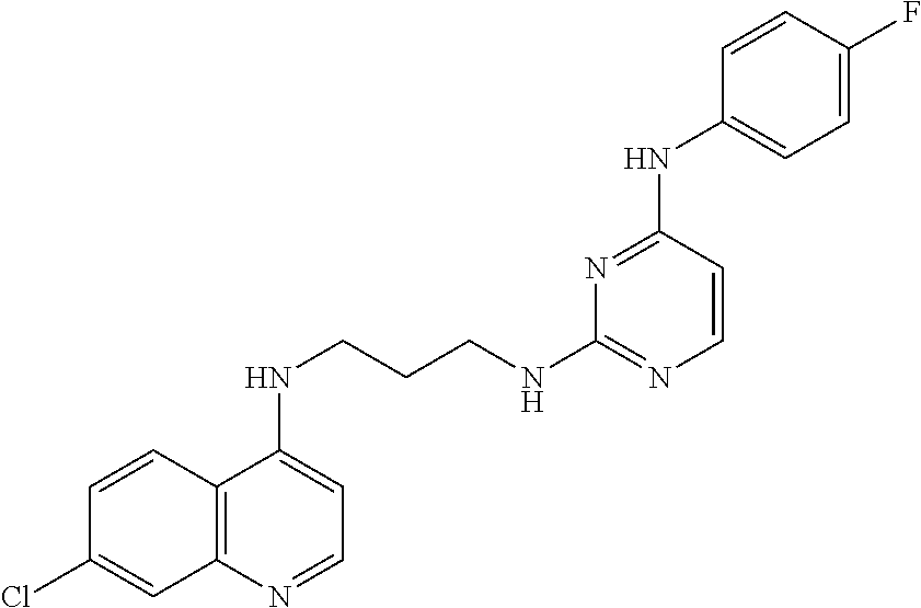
C12=C(N=CC=C1NCCCNC1=NC=CC(NC3=CC=C(F)C=C3)=N1)C=C(Cl)C=C2
